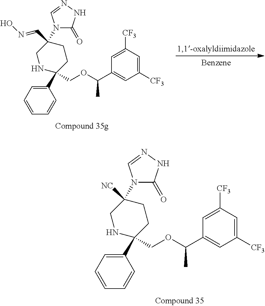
[Benzene].C1(C2(COC(C3=CC([CF3])=CC([CF3])=C3)C)CCC(C=NO)(N3C(=O)NN=C3)CN2)=CC=CC=C1.C1(C2(COC(C3=CC([CF3])=CC([CF3])=C3)C)CCC([NC])(N3C(=O)NN=C3)CN2)=CC=CC=C1
